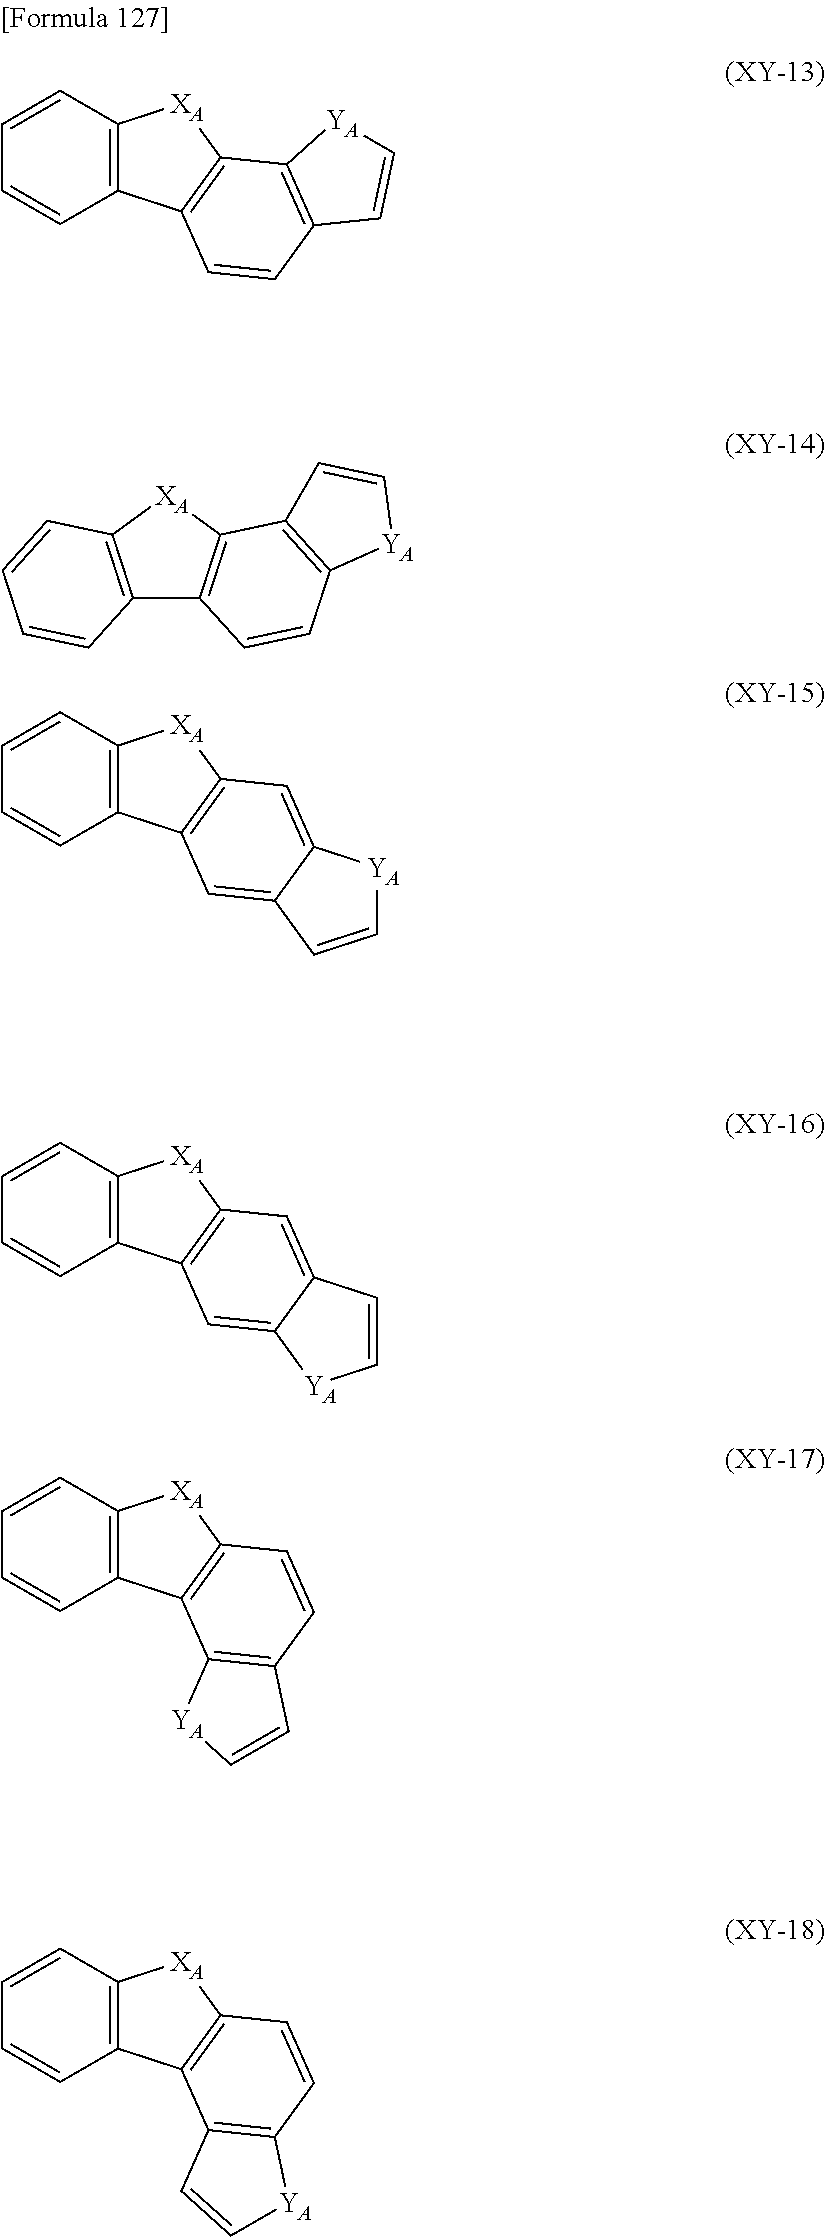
C1=CC2=C(C=C1)C1=C([XA]2)C=CC2=C1C=C[YA]2.C1=CC2=C(C=C1)C1=C([XA]2)C2=C(C=C1)C=C[YA]2.C12=C([XA]C3=C1C=CC1=C3C=C[YA]1)C=CC=C2.C1=CC2=C(C=C1)C1=C([XA]2)C=C2C(=C1)C=C[YA]2.C1=CC2=C(C=C1)C1=C([XA]2)C=C2C(=C1)[YA]C=C2.C1=CC2=C(C=C1)C1=C([XA]2)C=CC2=C1[YA]C=C2
